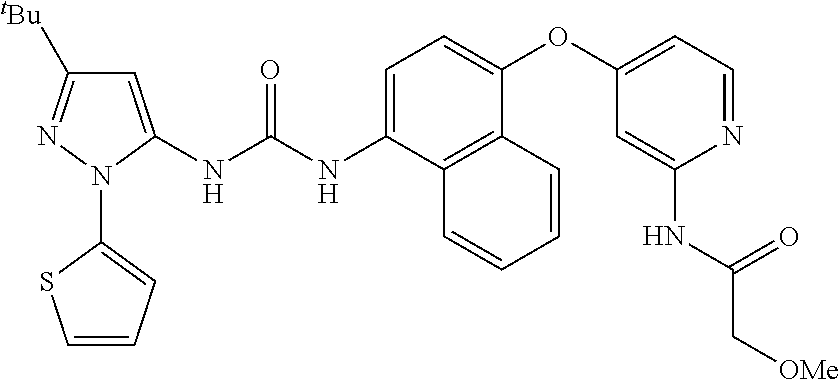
C1(N2C(NC(NC3=CC=C(OC4=CC=NC(NC(C[OMe])=O)=C4)C4=C3C=CC=C4)=O)=CC([tBu])=N2)=CC=CS1
